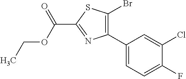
C1(C2=C(Br)SC(C(=O)OCC)=N2)=CC=C(F)C(Cl)=C1
